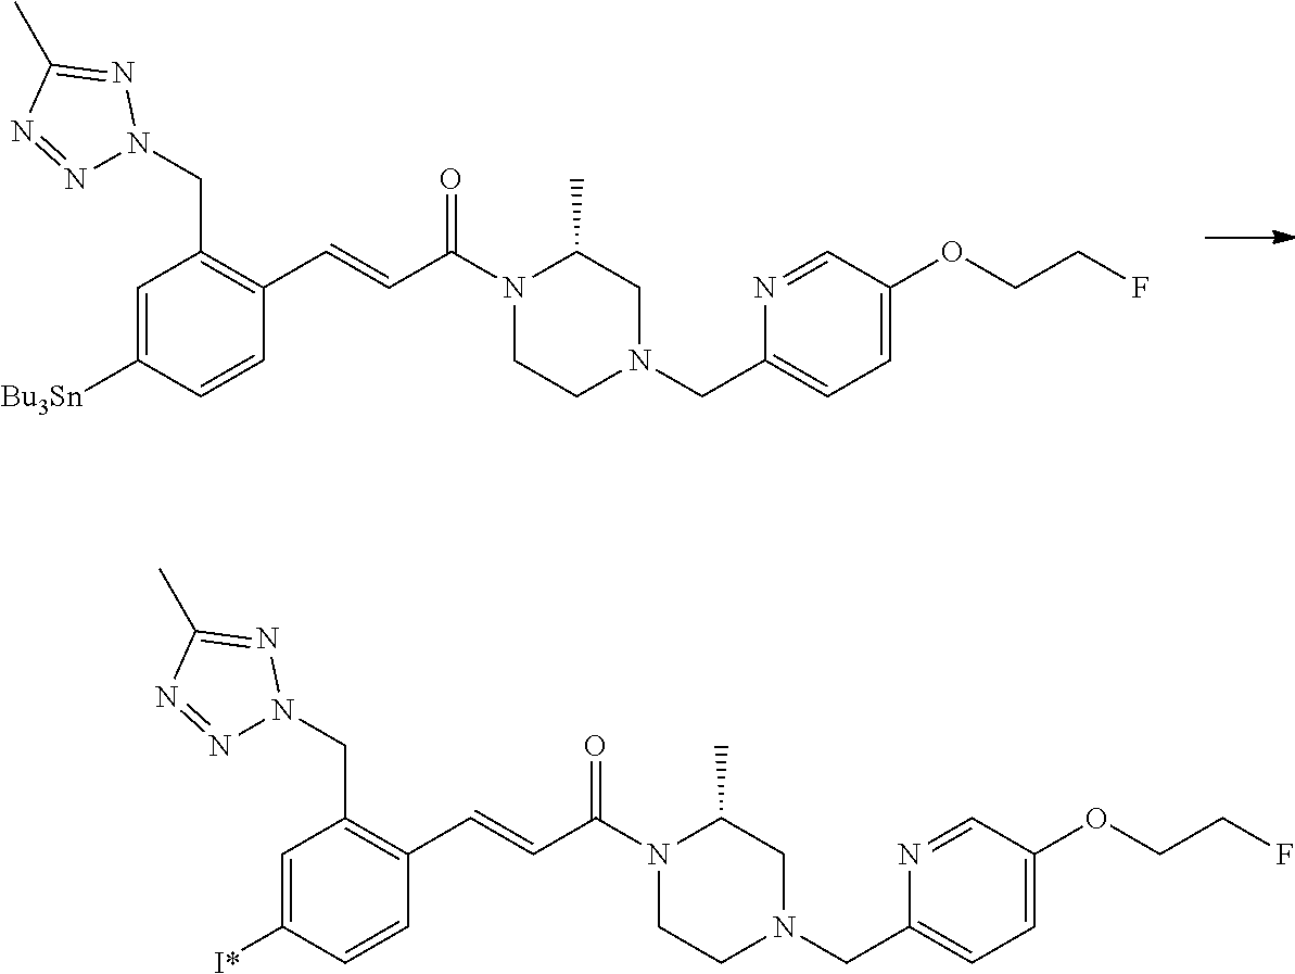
C1=C([Bu3Sn])C=CC(C=CC(N2CCN(CC3=CC=C(OCCF)C=N3)CC2C)=O)=C1CN1N=NC(C)=N1.C1=C([I*])C=CC(C=CC(N2CCN(CC3=CC=C(OCCF)C=N3)CC2C)=O)=C1CN1N=NC(C)=N1
